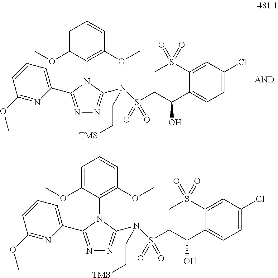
C1(OC)=NC(C2=NN=C(N(S(CC(C3=CC=C(Cl)C=C3S(C)(=O)=O)O)(=O)=O)CC[TMS])N2C2=C(OC)C=CC=C2OC)=CC=C1.C1(OC)=NC(C2=NN=C(N(S(CC(C3=CC=C(Cl)C=C3S(C)(=O)=O)O)(=O)=O)CC[TMS])N2C2=C(OC)C=CC=C2OC)=CC=C1
